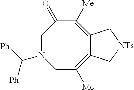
C12=C([Me])CN(C([Ph])[Ph])CC(=O)C([Me])=C1C[NTs]C2
